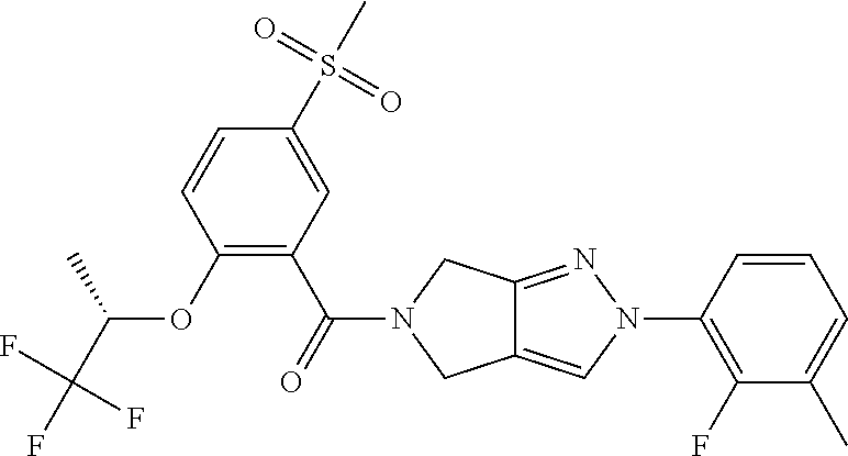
C1(S(C)(=O)=O)=CC(C(=O)N2CC3=CN(C4=C(F)C(C)=CC=C4)N=C3C2)=C(OC(C(F)(F)F)C)C=C1
